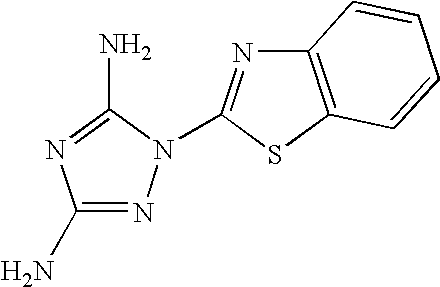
C1(N)=NN(C2=NC3=C(S2)C=CC=C3)C(N)=N1
